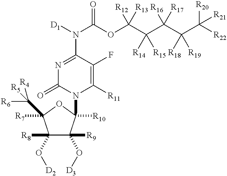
N1=C(N([D1])C(OC(C(C(C(C([R22])([R20])[R21])([R18])[R19])([R16])[R17])([R14])[R15])([R12])[R13])=O)C(F)=C([R11])N(C2([R10])C([R9])(O[D3])C([R8])(O[D2])C([R7])(C([R5])([R6])[R4])O2)C1=O
